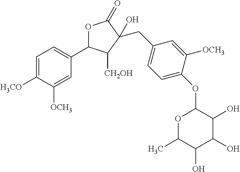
C1=C([H3CO])C([OCH3])=CC(C2OC(=O)C(CC3=CC=C(OC4OC(C)C(O)C(O)C4O)C([OCH3])=C3)(O)C2[CH2OH])=C1
